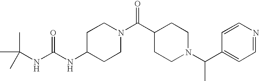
C(NC1CCN(C(C2CCN(C(C3=CC=NC=C3)C)CC2)=O)CC1)(NC(C)(C)C)=O
